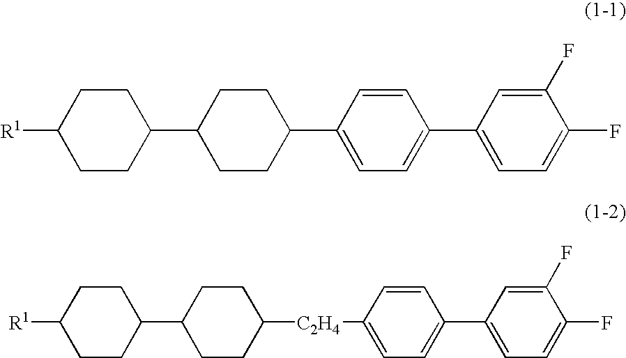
[R1]C1CCC(C2CCC(C3=CC=C(C4=CC=C(F)C(F)=C4)C=C3)CC2)CC1.[R1]C1CCC(C2CCC([C2H4]C3=CC=C(C4=CC=C(F)C(F)=C4)C=C3)CC2)CC1
